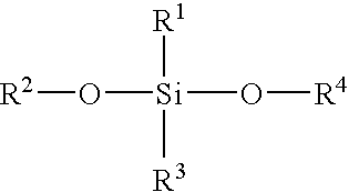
[R2]O[Si]([R1])([R3])O[R4]
